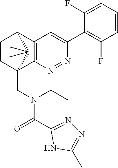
N1=NC2=C(C=C1C1=C(F)C=CC=C1F)C1CCC2(CN(C(=O)C2=NN=C(C)N2)CC)C1(C)C
